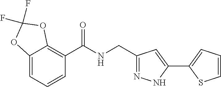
C1=C2C(=C(C(NCC3=NNC(C4=CC=CS4)=C3)=O)C=C1)OC(F)(F)O2
